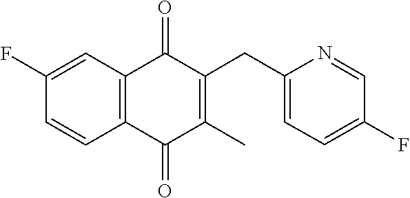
C1=CC2=C(C=C1F)C(=O)C(CC1=CC=C(F)C=N1)=C(C)C2=O
